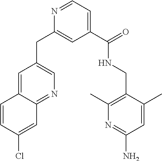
N1=CC=C(C(=O)NCC2=C(C)N=C(N)C=C2C)C=C1CC1=CN=C2C(=C1)C=CC(Cl)=C2
